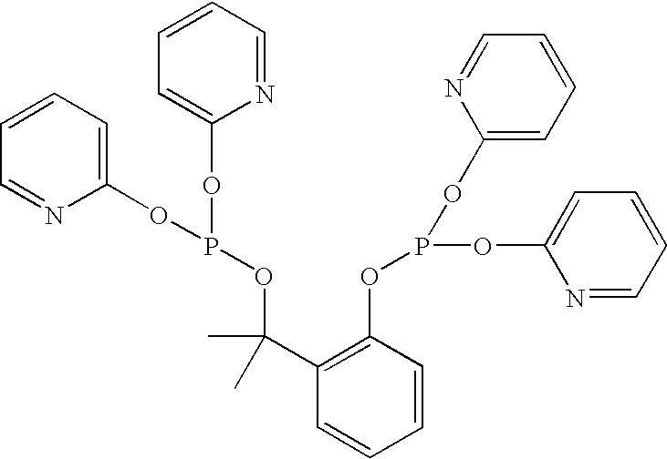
C1=CC=C(OP(OC2=CC=CC=N2)OC(C2=C(OP(OC3=CC=CC=N3)OC3=CC=CC=N3)C=CC=C2)(C)C)N=C1
